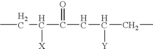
CCC(C(CC(CC)[Y])=O)[X]
